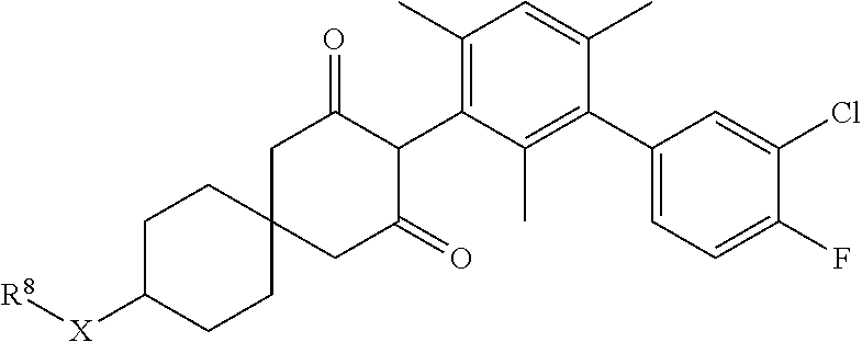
C1C([X][R8])CCC2(C1)CC(=O)C(C1=C(C)C=C(C)C(C3=CC=C(F)C(Cl)=C3)=C1C)C(=O)C2
